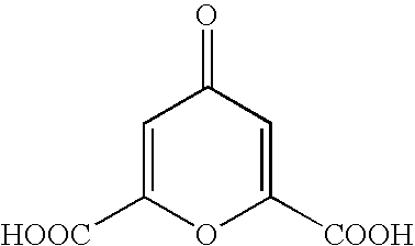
C1=C([HOOC])OC([COOH])=CC1=O
